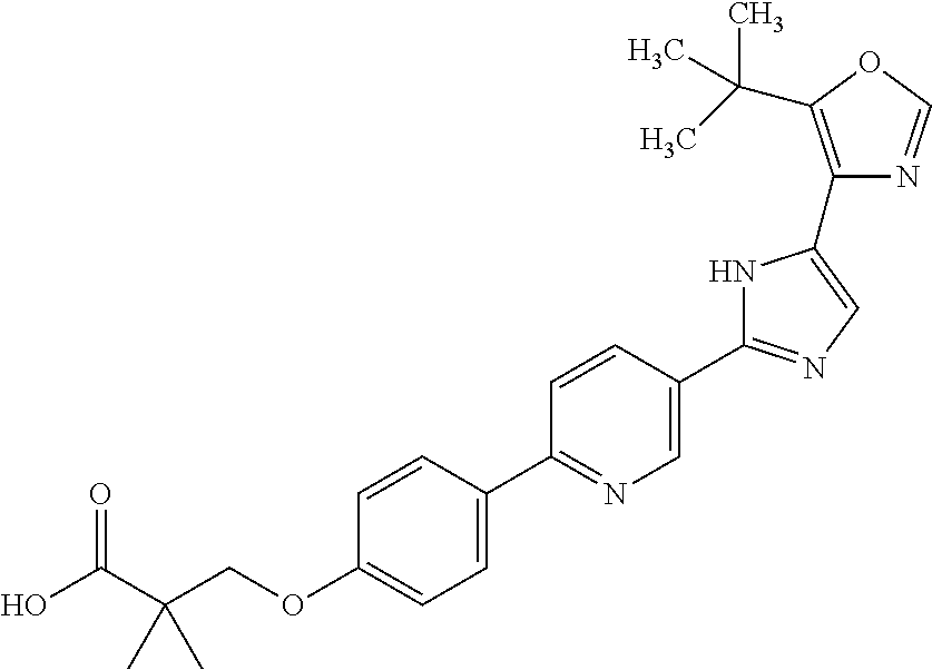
OC(C(COC1=CC=C(C2=NC=C(C3=NC=C(C4=C(C(C)(C)C)OC=N4)N3)C=C2)C=C1)(C)C)=O
